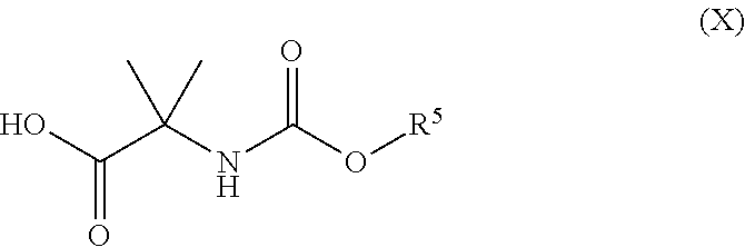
O=C(C(NC(O[R5])=O)(C)C)O
